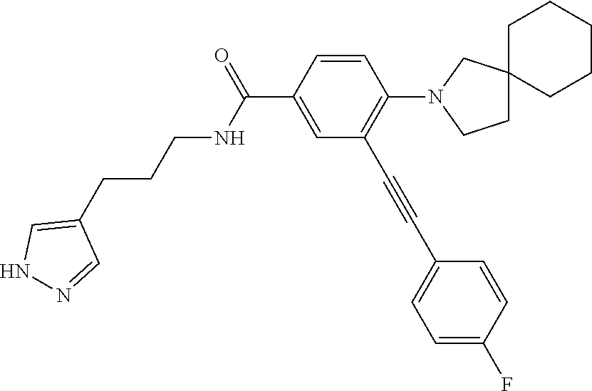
C1=CC(C(=O)NCCCC2=CNN=C2)=CC(C#CC2=CC=C(F)C=C2)=C1N1CCC2(C1)CCCCC2
